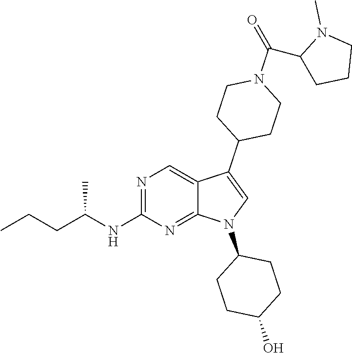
N1=C(NC(CCC)C)N=C2C(=C1)C(C1CCN(C(C3CCCN3C)=O)CC1)=CN2C1CCC(O)CC1
